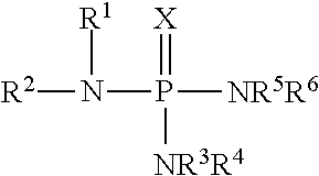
[R2]N([R1])P([NR5R6])(=[X])[NR3R4]
